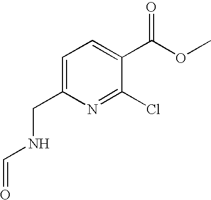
C1=C(CNC=O)N=C(Cl)C(C(=O)OC)=C1
